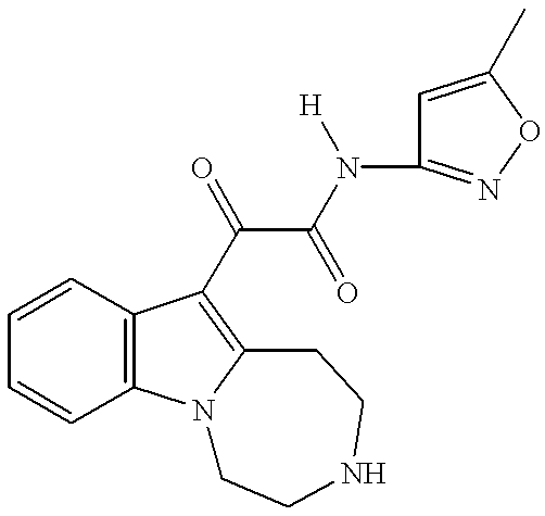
C1=CC=CC2=C1C(C(C(N([H])C1=NOC(C)=C1)=O)=O)=C1N2CCNCC1
